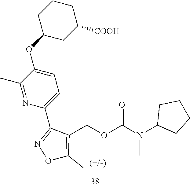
C1CCC(OC2=CC=C(C3=NOC(C)=C3COC(N(C3CCCC3)C)=O)N=C2C)CC1[COOH]
